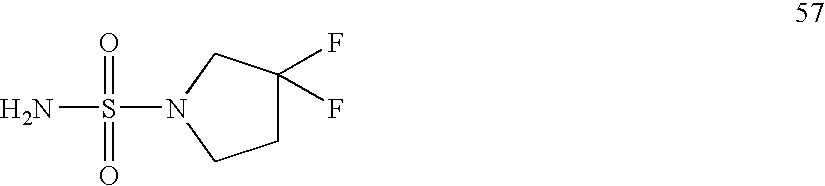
C1C(F)(F)CN(S(N)(=O)=O)C1
